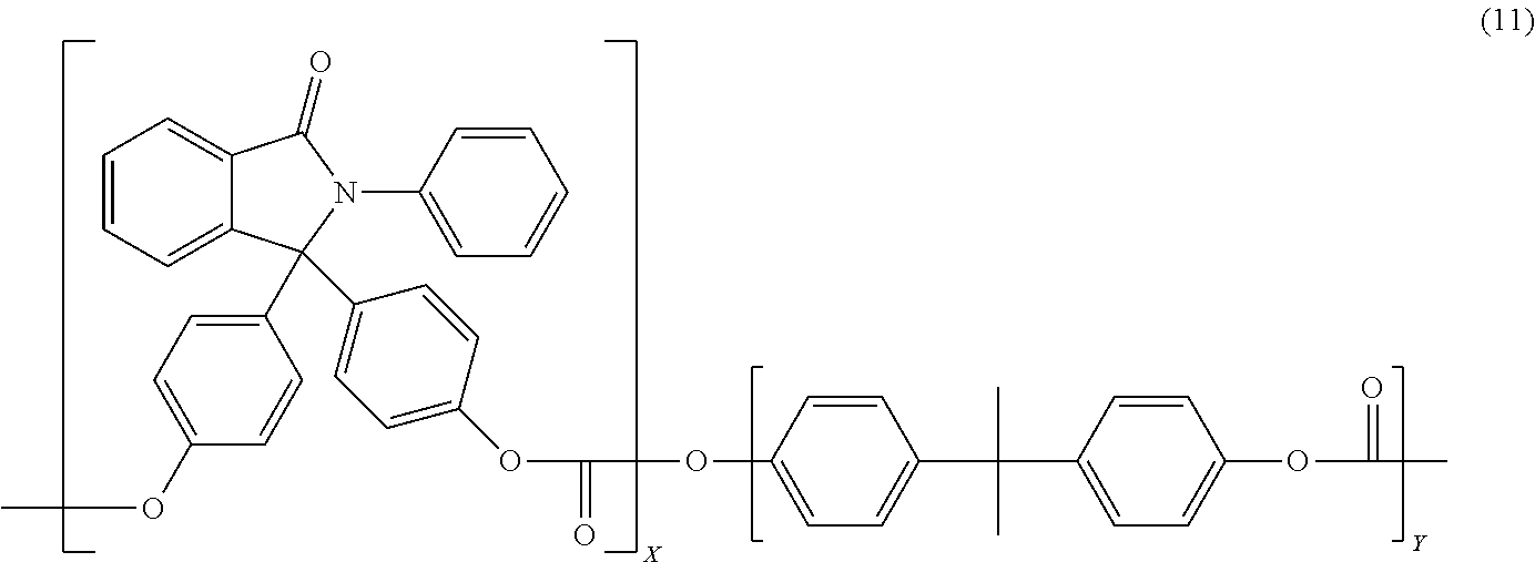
C1=CC=C2C(=C1)C(=O)N(C1=CC=CC=C1)C2(C1=CC=C(OC)C=C1)C1=CC=C(OC(OC2=CC=C(C(C)(C)C3=CC=C(OC(C)=O)C=C3)C=C2)=O)C=C1
